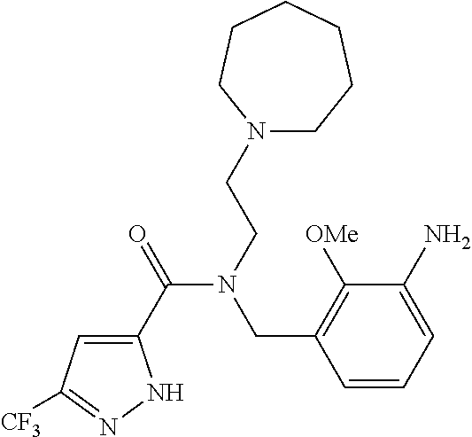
C1(C(=O)N(CCN2CCCCCC2)CC2=C([OMe])C(N)=CC=C2)=CC([CF3])=NN1
